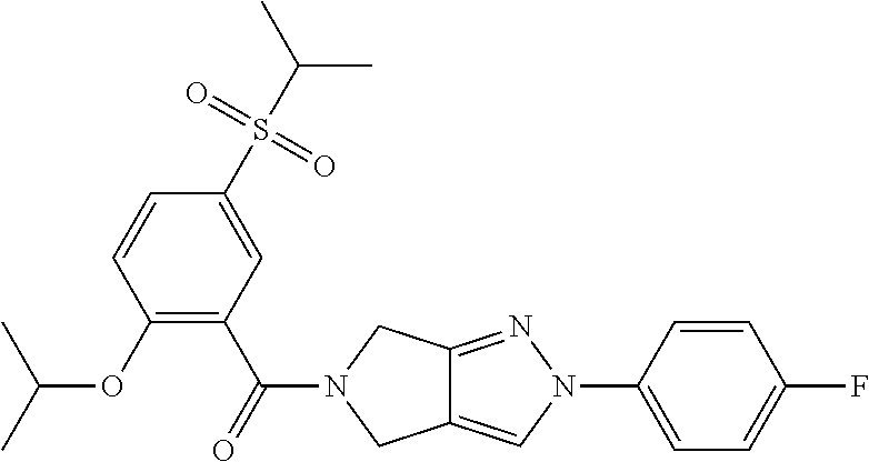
O(C1=C(C(=O)N2CC3=CN(C4=CC=C(F)C=C4)N=C3C2)C=C(S(C(C)C)(=O)=O)C=C1)C(C)C
